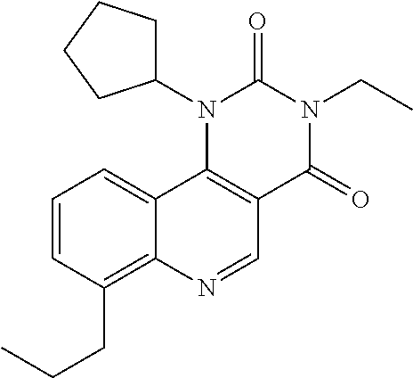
C1=CC(CCC)=C2C(=C1)C1=C(C=N2)C(=O)N(CC)C(=O)N1C1CCCC1
